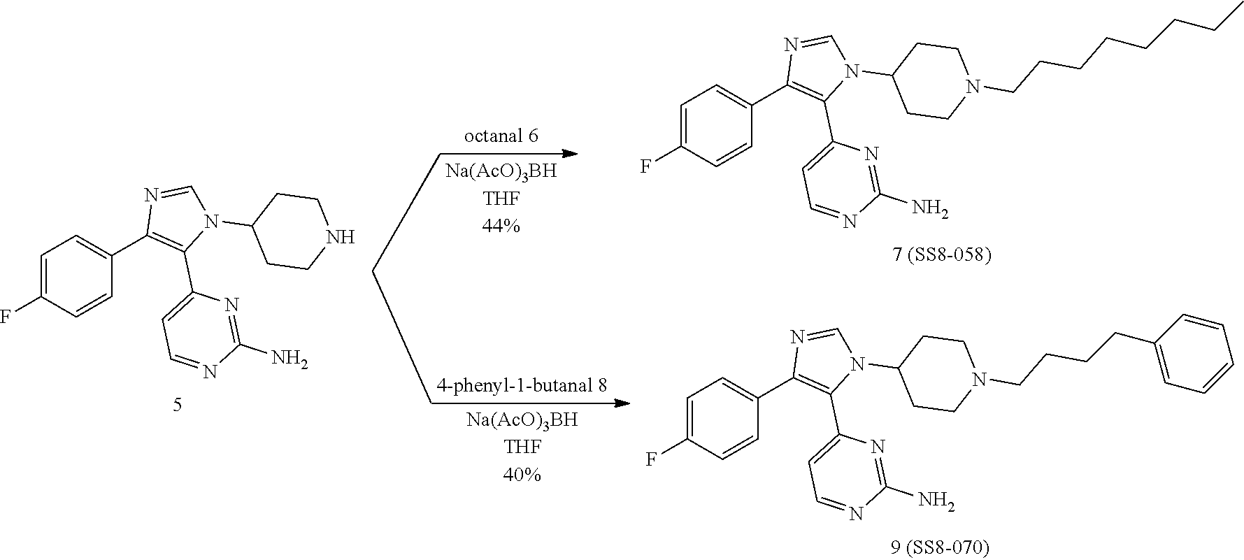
C1=C(F)C=CC(C2=C(C3=CC=NC(N)=N3)N(C3CCNCC3)C=N2)=C1.C1=C(F)C=CC(C2=C(C3=CC=NC(N)=N3)N(C3CCN(CCCCCCCC)CC3)C=N2)=C1.C1=C(F)C=CC(C2=C(C3=CC=NC(N)=N3)N(C3CCN(CCCCC4=CC=CC=C4)CC3)C=N2)=C1
